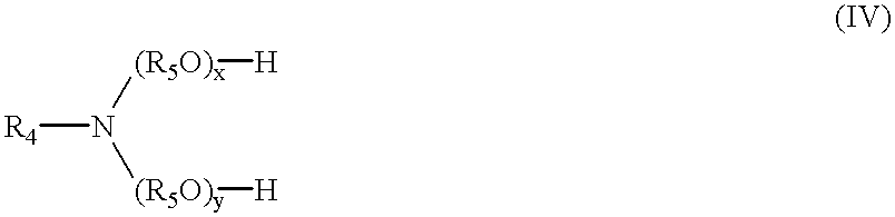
[R4]N([(R5O)x][H])[(R5O)y][H]
